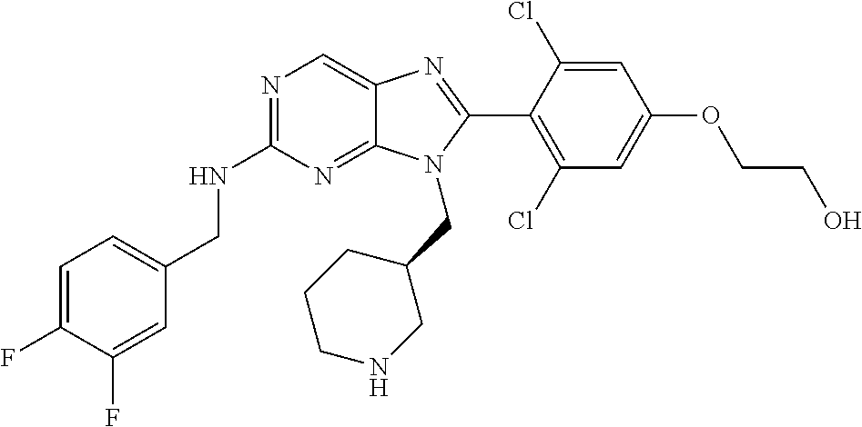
C1=C(F)C(F)=CC(CNC2=NC=C3C(=N2)N(CC2CCCNC2)C(C2=C(Cl)C=C(OCCO)C=C2Cl)=N3)=C1
